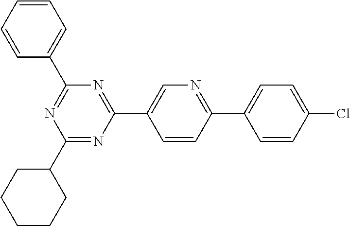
C1=CC(Cl)=CC=C1C1=NC=C(C2=NC(C3=CC=CC=C3)=NC(C3CCCCC3)=N2)C=C1
